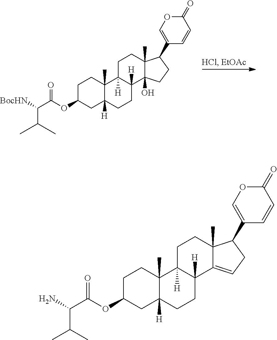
C1C(OC(C([BocHN])C(C)C)=O)CC2([H])C(C)(C1)C1([H])C([H])(CC2)C2(O)C(C)(CC1)C(C1=COC(=O)C=C1)CC2.C1C(OC(C(N)C(C)C)=O)CC2([H])C(C)(C1)C1([H])C([H])(CC2)C2=CCC(C3=COC(=O)C=C3)C2(C)CC1
